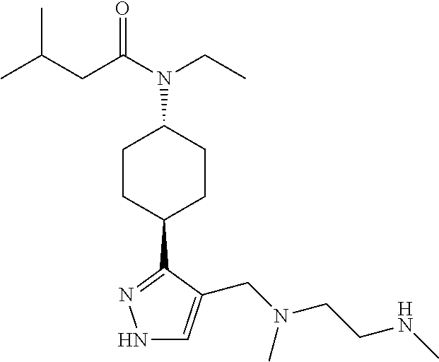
N1C=C(CN(C)CCNC)C(C2CCC(N(CC)C(=O)CC(C)C)CC2)=N1
